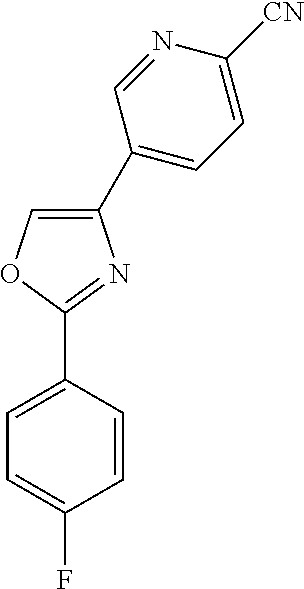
C1=C(C2=CC=C([CN])N=C2)N=C(C2=CC=C(F)C=C2)O1
